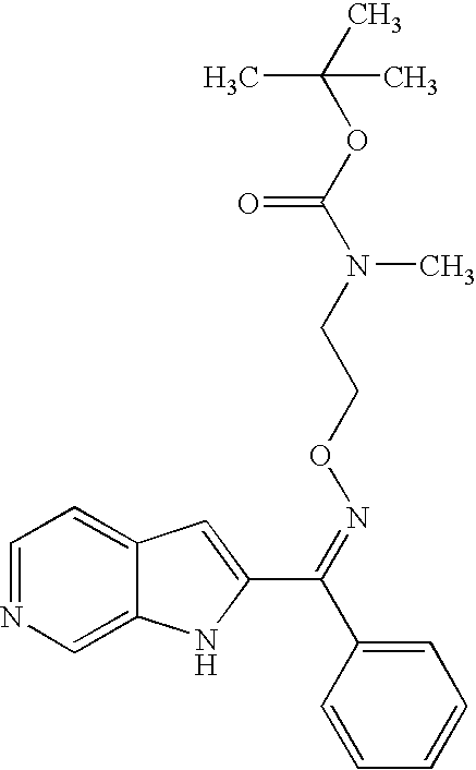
C1=NC=C2C(=C1)C=C(C(=NOCCN(C)C(OC(C)(C)C)=O)C1=CC=CC=C1)N2
